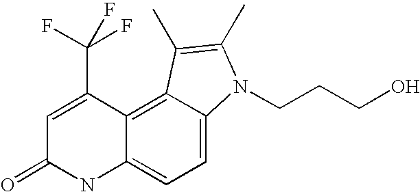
C1=C(C(F)(F)F)C2=C3C(=CC=C2NC1=O)N(CCCO)C(C)=C3C
